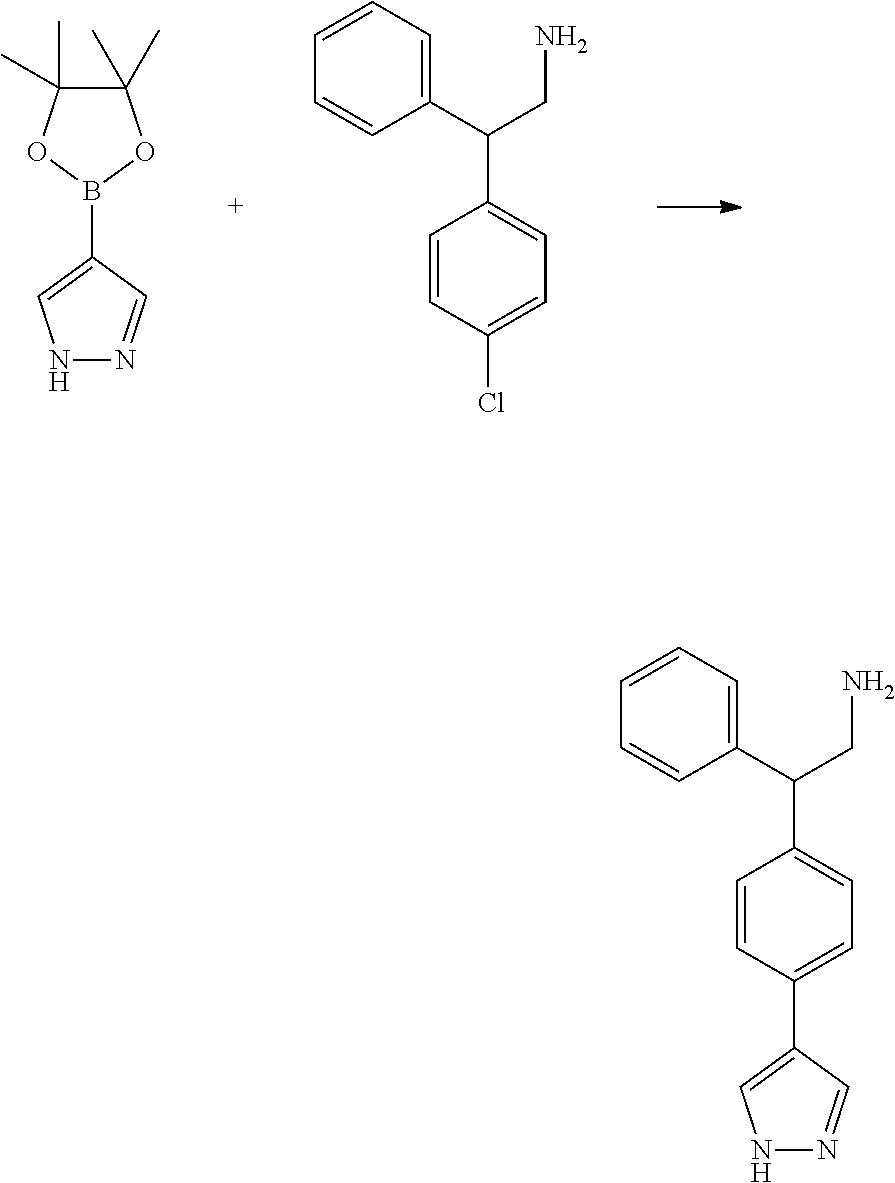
C1(C)(C)C(C)(C)OB(C2=CNN=C2)O1.C1=CC(Cl)=CC=C1C(CN)C1=CC=CC=C1.C1=CC(C2=CNN=C2)=CC=C1C(CN)C1=CC=CC=C1
